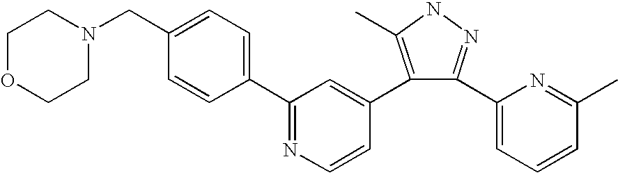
C1(C2=NC=CC(C3=C(C)NN=C3C3=CC=CC(C)=N3)=C2)=CC=C(CN2CCOCC2)C=C1
